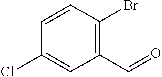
C1=CC(Br)=C(C=O)C=C1Cl
